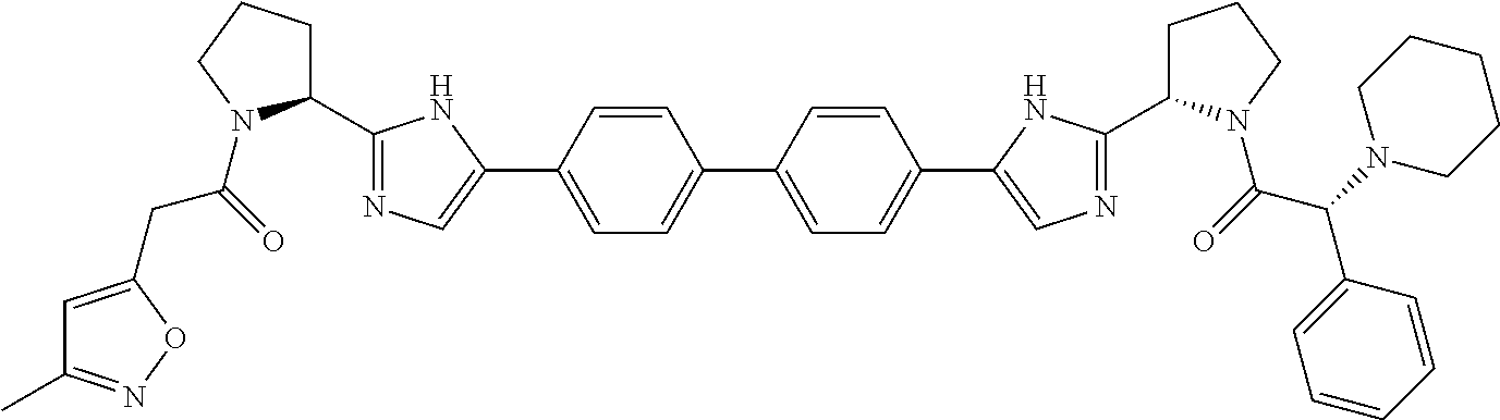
C(C(=O)N1C(C2=NC=C(C3=CC=C(C4=CC=C(C5=CN=C(C6CCCN6C(=O)C(N6CCCCC6)C6=CC=CC=C6)N5)C=C4)C=C3)N2)CCC1)C1=CC(C)=NO1
